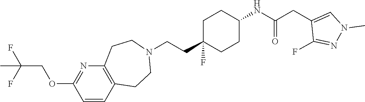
C1C(CCN2CCC3=C(CC2)C=CC(OCC(F)(F)C)=N3)(F)CCC(NC(CC2=CN(C)N=C2F)=O)C1
